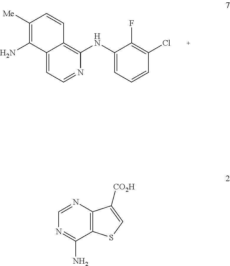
C1(NC2=C3C(=CC=N2)C(N)=C([Me])C=C3)=CC=CC(Cl)=C1F.C12=C(N=CN=C1N)C([CO2H])=CS2
